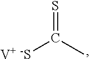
S=C(C)[V+ -S]
